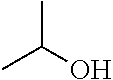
CC(O)C
